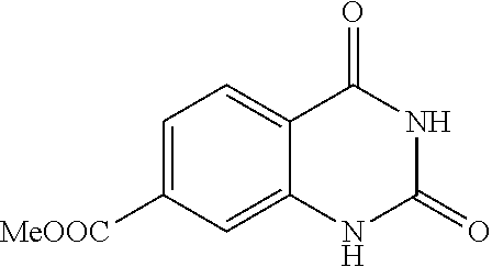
C1=C([MeOOC])C=C2C(=C1)C(=O)NC(=O)N2
